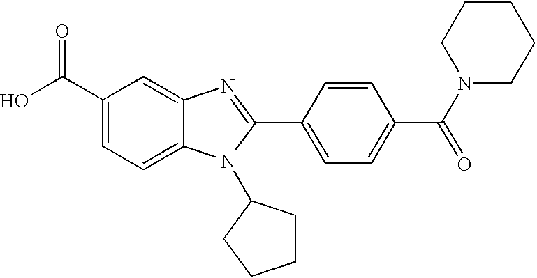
C1(C(O)=O)=CC=C2C(=C1)N=C(C1=CC=C(C(N3CCCCC3)=O)C=C1)N2C1CCCC1
